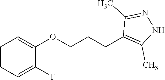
C(CCC1=C(C)NN=C1C)OC1=CC=CC=C1F
